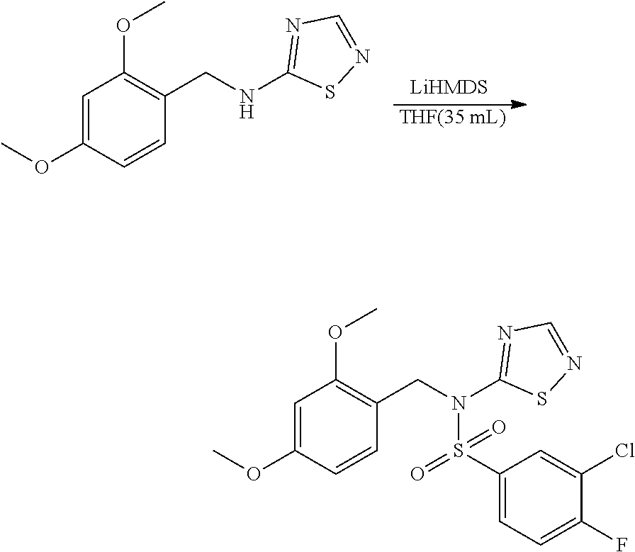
[THF(35 mL)].C1=C(OC)C=CC(CNC2=NC=NS2)=C1OC.C1=C(OC)C=CC(CN(C2=NC=NS2)S(=O)(C2=CC=C(F)C(Cl)=C2)=O)=C1OC
